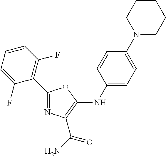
C1(C2=C(F)C=CC=C2F)=NC(C(N)=O)=C(NC2=CC=C(N3CCCCC3)C=C2)O1
